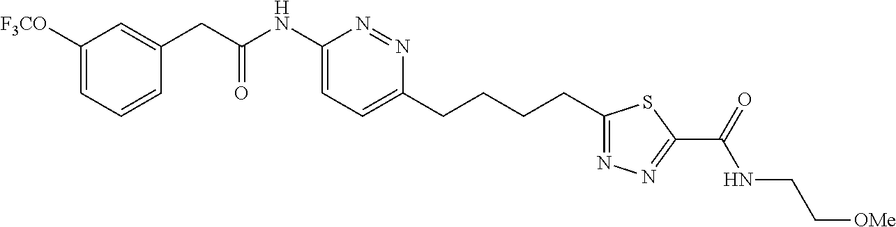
C1([F3CO])=CC=CC(CC(NC2=CC=C(CCCCC3=NN=C(C(=O)NCC[OMe])S3)N=N2)=O)=C1
